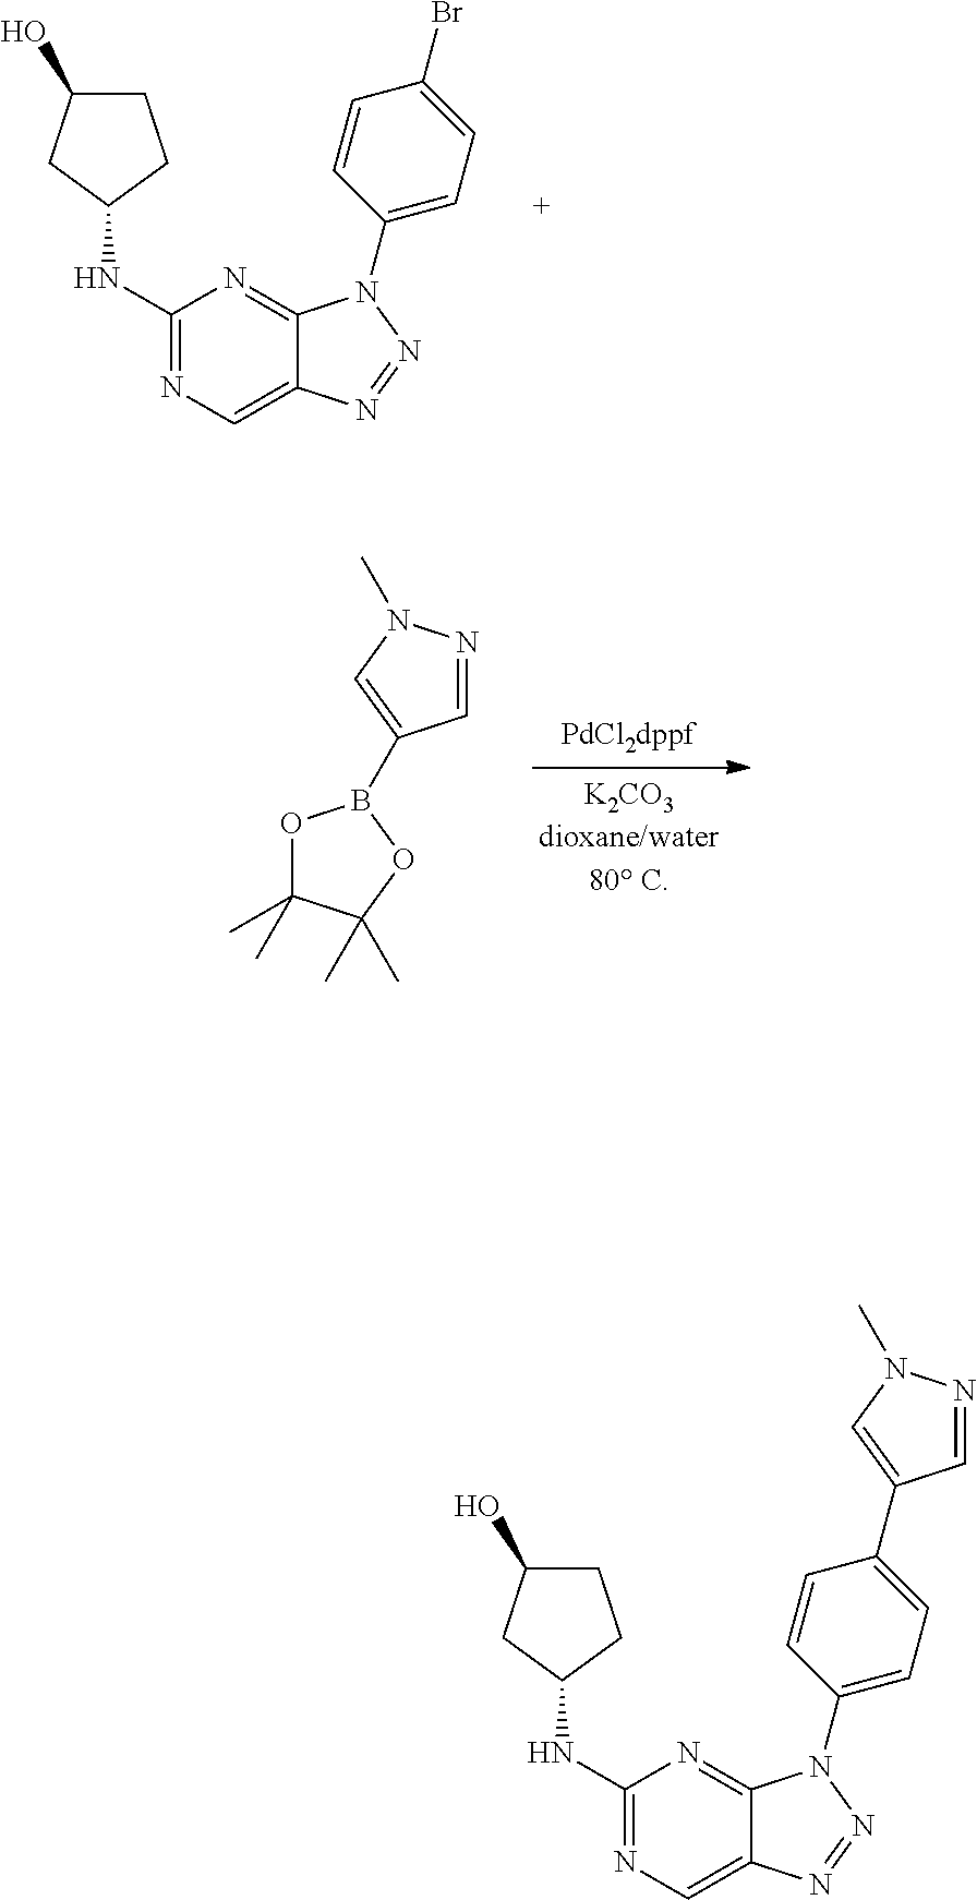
C1(NC2CCC(O)C2)=NC=C2C(=N1)N(C1=CC=C(Br)C=C1)N=N2.N1=CC(B2OC(C)(C)C(C)(C)O2)=CN1C.C1(NC2CCC(O)C2)=NC=C2C(=N1)N(C1=CC=C(C3=CN(C)N=C3)C=C1)N=N2
